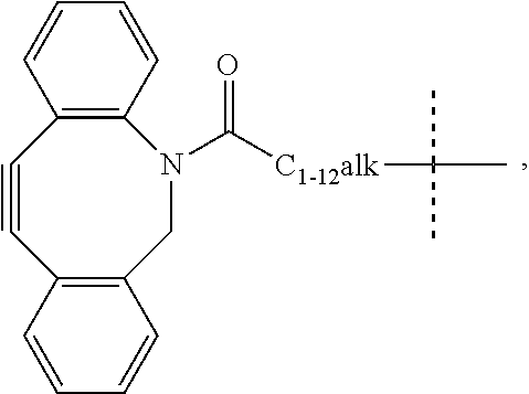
[C1-12alk](C(=O)N1CC2=C(C#CC3=C1C=CC=C3)C=CC=C2)C(C)(C)C
